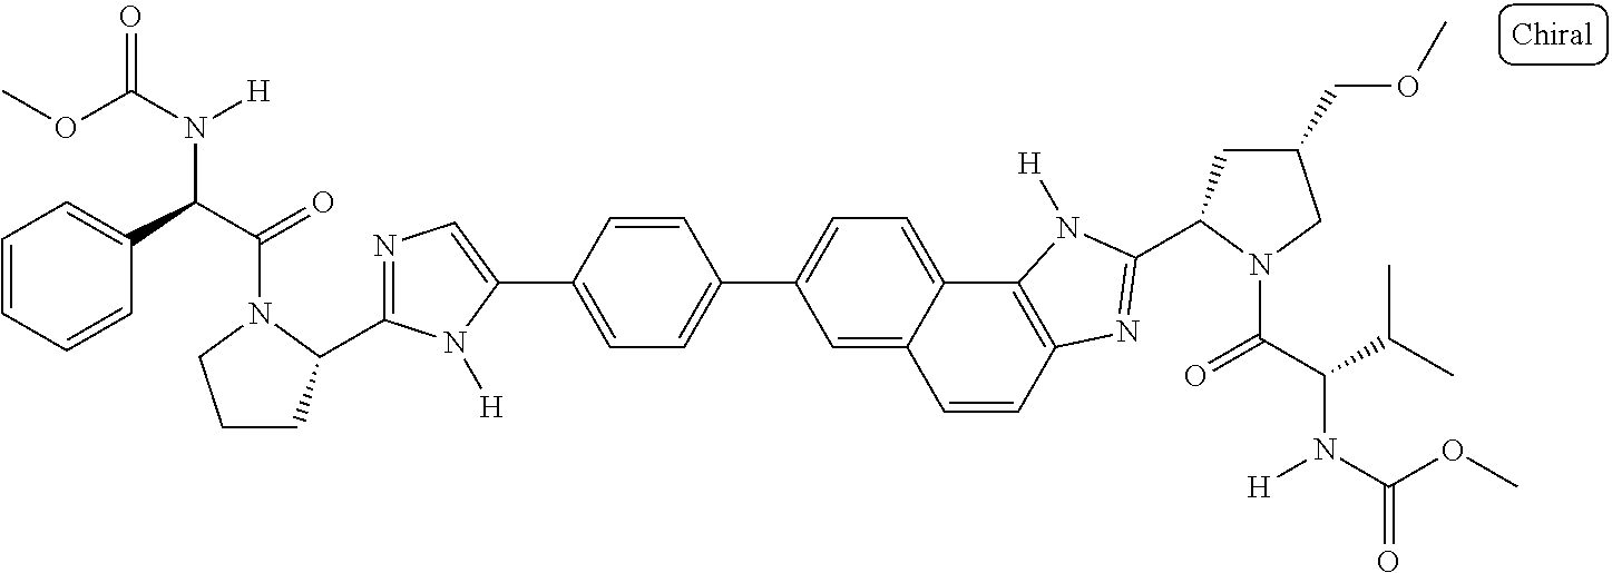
C1=CC(C2=CN=C(C3CCCN3C(C(C3=CC=CC=C3)N(C(OC)=O)[H])=O)N2[H])=CC=C1C1=CC=C2C(=C1)C=CC1=C2N([H])C(C2CC(COC)CN2C(C(C(C)C)N(C(OC)=O)[H])=O)=N1
